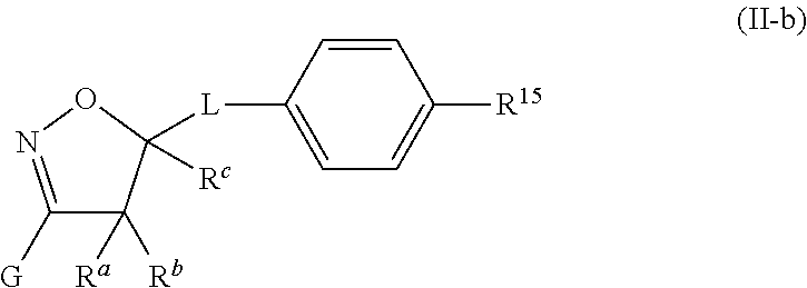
C1([G])=NOC([Rc])([L]C2=CC=C([R15])C=C2)C1([Rb])[Ra]
